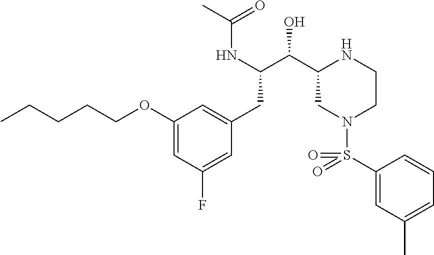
C1(OCCCCC)=CC(F)=CC(CC(C(O)C2CN(S(C3=CC(C)=CC=C3)(=O)=O)CCN2)NC(C)=O)=C1
